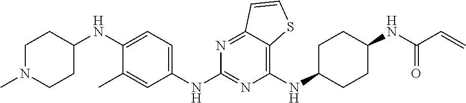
C1(NC2CCC(NC(C=C)=O)CC2)=C2C(=NC(NC3=CC=C(NC4CCN(C)CC4)C(C)=C3)=N1)C=CS2
